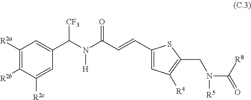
C1([R2b])=C([R2a])C=C(C(N(C(C=CC2=CC([R4])=C(CN(C(=O)[R8])[R5])S2)=O)[H])[CF3])C=C1[R2c]
